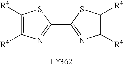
C1([R4])=C([R4])N=C(C2=NC([R4])=C([R4])S2)S1
